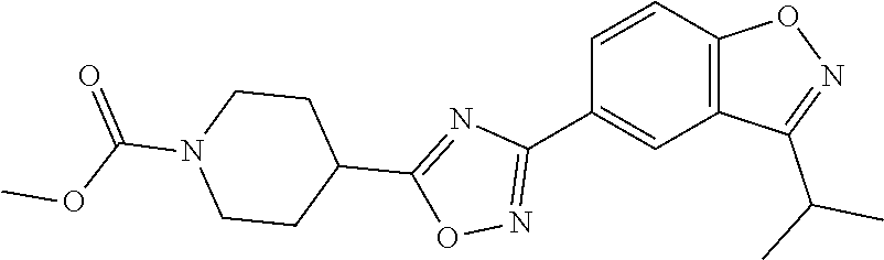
C12=C(C=C(C3=NOC(C4CCN(C(OC)=O)CC4)=N3)C=C1)C(C(C)C)=NO2
